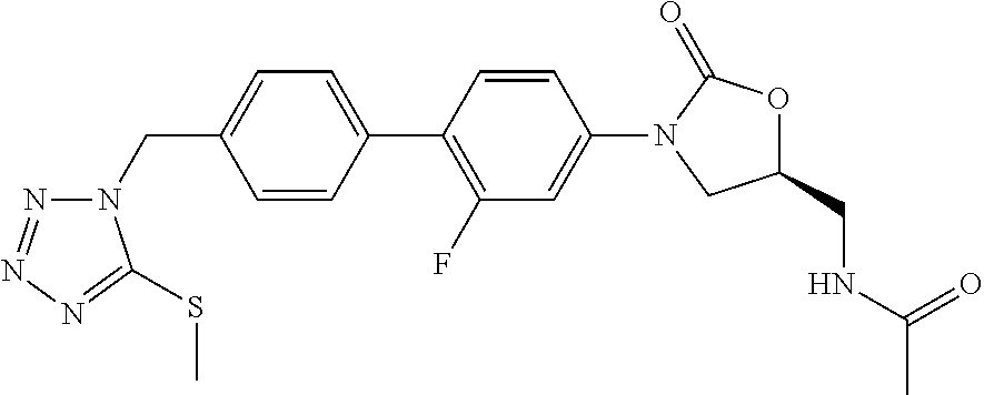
C1(CN2N=NN=C2SC)=CC=C(C2=C(F)C=C(N3CC(CNC(C)=O)OC3=O)C=C2)C=C1
